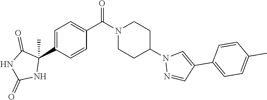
C1=C(C2(C)C(=O)NC(=O)N2)C=CC(C(N2CCC(N3N=CC(C4=CC=C(C)C=C4)=C3)CC2)=O)=C1
